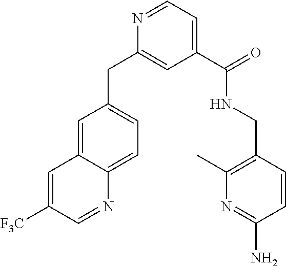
C1=C2C(=CC=C1CC1=CC(C(=O)NCC3=C(C)N=C(N)C=C3)=CC=N1)N=CC([F3C])=C2
